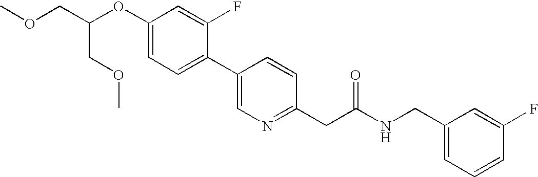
O(C)CC(OC1=CC=C(C2=CN=C(CC(NCC3=CC=CC(F)=C3)=O)C=C2)C(F)=C1)COC
